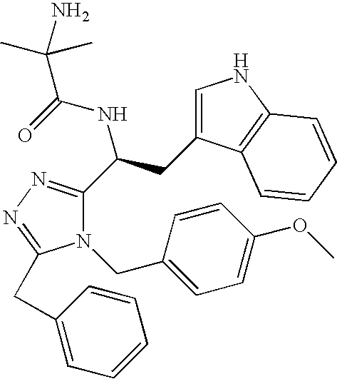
C1(CN2C(C(NC(=O)C(C)(C)N)CC3=CNC4=C3C=CC=C4)=NN=C2CC2=CC=CC=C2)=CC=C(OC)C=C1
